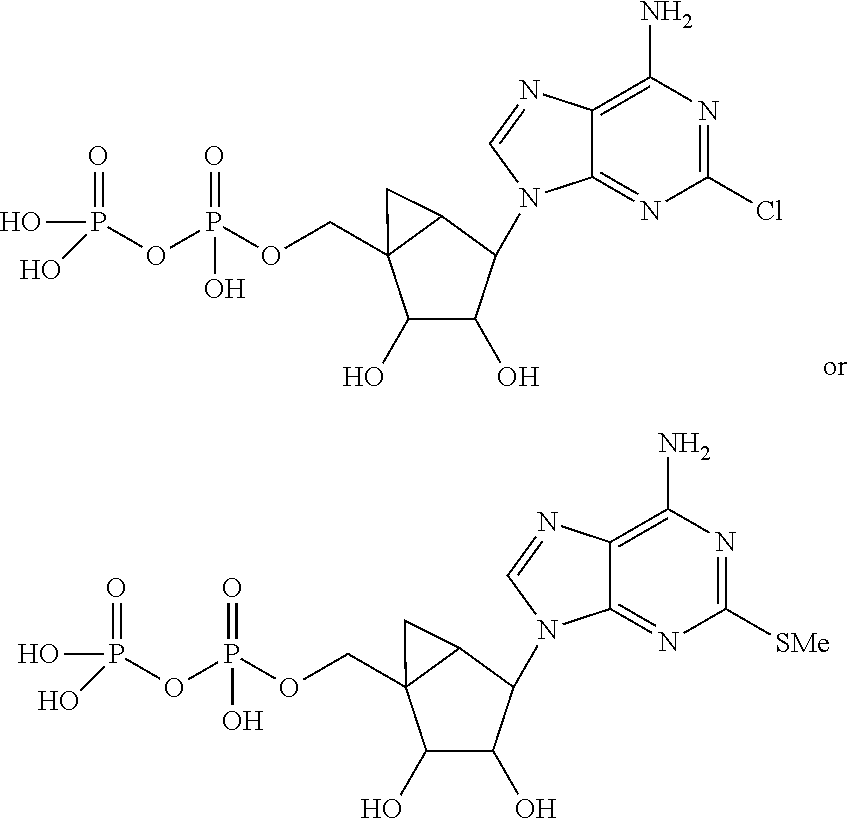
C1=NC2=C(N)N=C(Cl)N=C2N1C1C(O)C(O)C2(COP(OP(O)(=O)O)(=O)O)C1C2.C1=NC2=C(N)N=C([SMe])N=C2N1C1C(O)C(O)C2(COP(OP(O)(=O)O)(=O)O)C1C2
